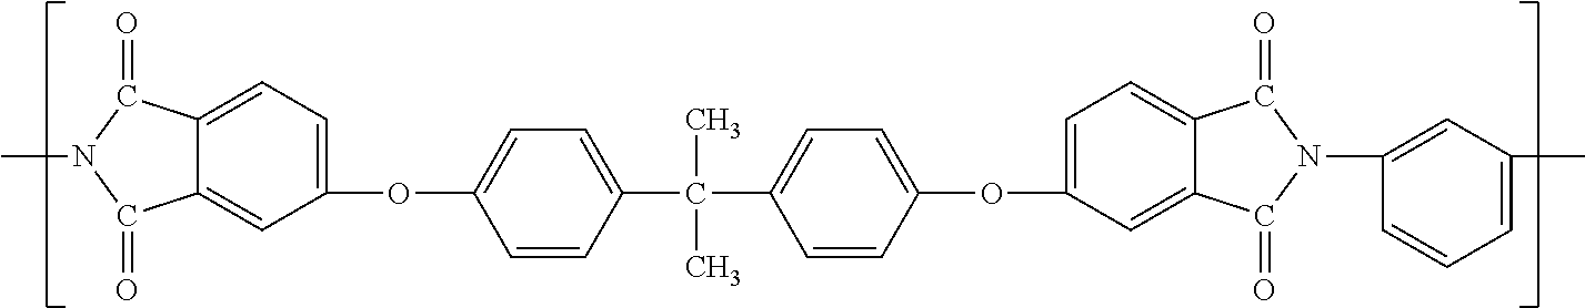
C12=CC=C(OC3=CC=C(C(C4=CC=C(OC5=CC=C6C(=C5)C(=O)N(C5=CC(C)=CC=C5)C6=O)C=C4)(C)C)C=C3)C=C1C(=O)N(C)C2=O
